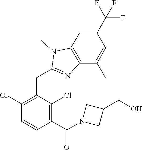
C1(Cl)=C(CC2=NC3=C(C=C(C(F)(F)F)C=C3C)N2C)C(Cl)=C(C(=O)N2CC(CO)C2)C=C1
